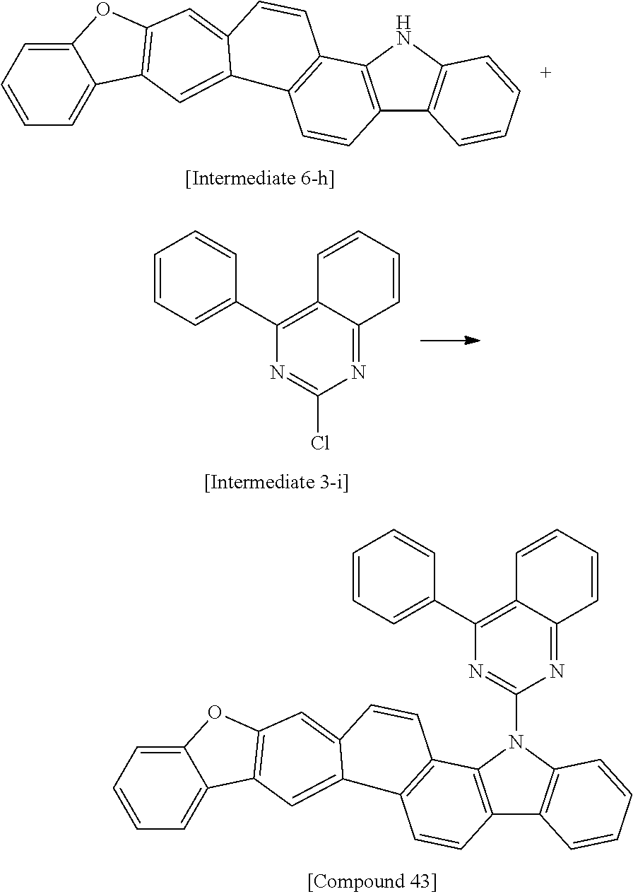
C1(C2=CC=CC=C2)=C2C(=NC(Cl)=N1)C=CC=C2.C1=C2C(=CC=C1)OC1=C2C=C2C3=C(C4=C(C5=C(N4)C=CC=C5)C=C3)C=CC2=C1.C1(N2C3=C(C4=C2C2=C(C=C4)C4=CC5=C(OC6=CC=CC=C65)C=C4C=C2)C=CC=C3)=NC(C2=CC=CC=C2)=C2C(=N1)C=CC=C2
